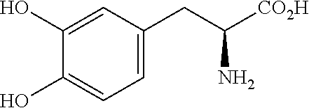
C1(O)=CC(CC([CO2H])N)=CC=C1O
